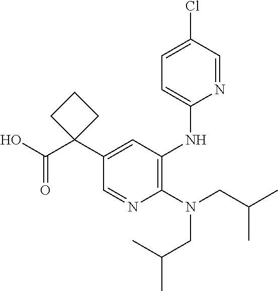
C1=NC(N(CC(C)C)CC(C)C)=C(NC2=CC=C(Cl)C=N2)C=C1C1(C(O)=O)CCC1
